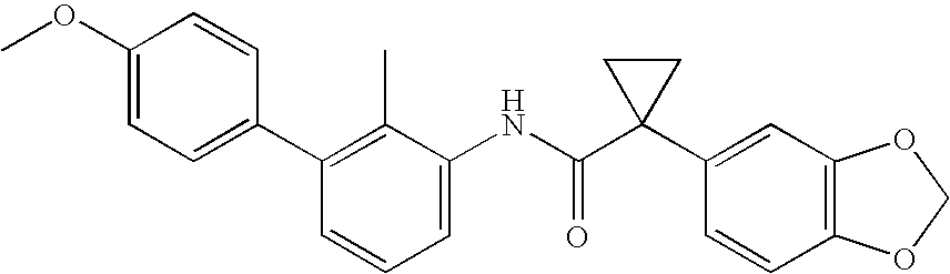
C1(C2=CC=C(OC)C=C2)=C(C)C(NC(C2(C3=CC4=C(C=C3)OCO4)CC2)=O)=CC=C1
